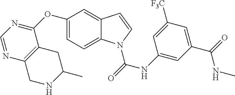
C1=C(OC2=NC=NC3=C2CC(C)NC3)C=C2C(=C1)N(C(=O)NC1=CC(C(=O)NC)=CC([F3C])=C1)C=C2
